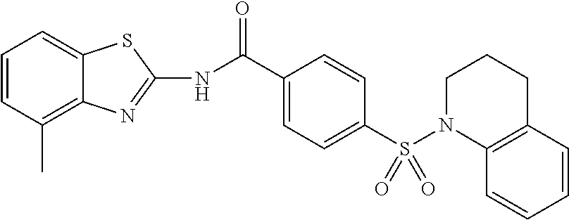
C1(C(NC2=NC3=C(C)C=CC=C3S2)=O)=CC=C(S(N2C3=C(CCC2)C=CC=C3)(=O)=O)C=C1
